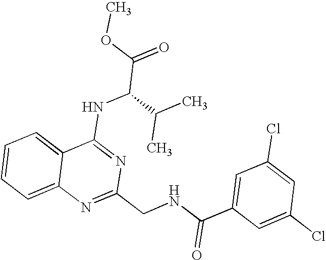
C12=CC=CC=C1N=C(CNC(C1=CC(Cl)=CC(Cl)=C1)=O)N=C2NC(C(=O)OC)C(C)C
